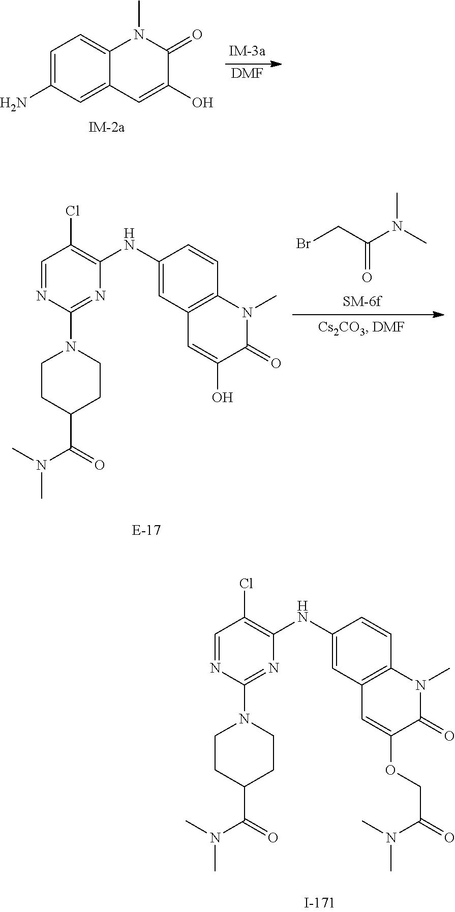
C1=NC(N2CCC(C(=O)N(C)C)CC2)=NC(NC2=CC3=C(C=C2)N(C)C(=O)C(OCC(=O)N(C)C)=C3)=C1Cl.C1=C(N)C=C2C(=C1)N(C)C(=O)C(O)=C2.[DMF].BrCC(N(C)C)=O.C1=NC(N2CCC(C(=O)N(C)C)CC2)=NC(NC2=CC3=C(C=C2)N(C)C(=O)C(O)=C3)=C1Cl
